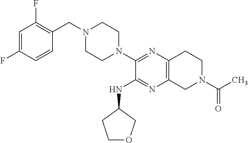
C1=C(F)C=CC(CN2CCN(C3=NC4=C(N=C3NC3CCOC3)CN(C(=O)C)CC4)CC2)=C1F
